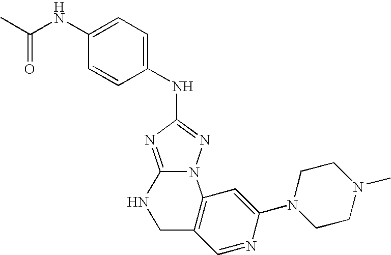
C12=NC(NC3=CC=C(NC(C)=O)C=C3)=NN1C1=C(CN2)C=NC(N2CCN(C)CC2)=C1
